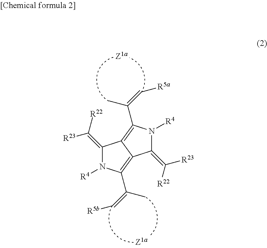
C1(=C([R22])[R23])N([R4])C(C(=C[R5a])C)=C2C1=C(C(=C[R5b])C)N([R4])C2=C([R22])[R23]
